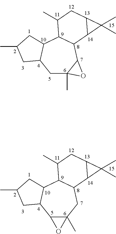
C1C2(C)C(C3C(C4C1CC(C)C4)C(C)CC1C3C1(C)C)O2.C12C(C)(CC3C(C4C1CC(C)C4)C(C)CC1C3C1(C)C)O2
